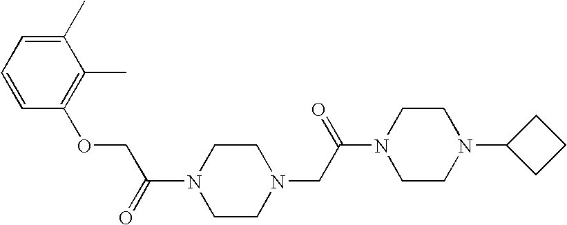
N1(C(=O)COC2=C(C)C(C)=CC=C2)CCN(CC(N2CCN(C3CCC3)CC2)=O)CC1
